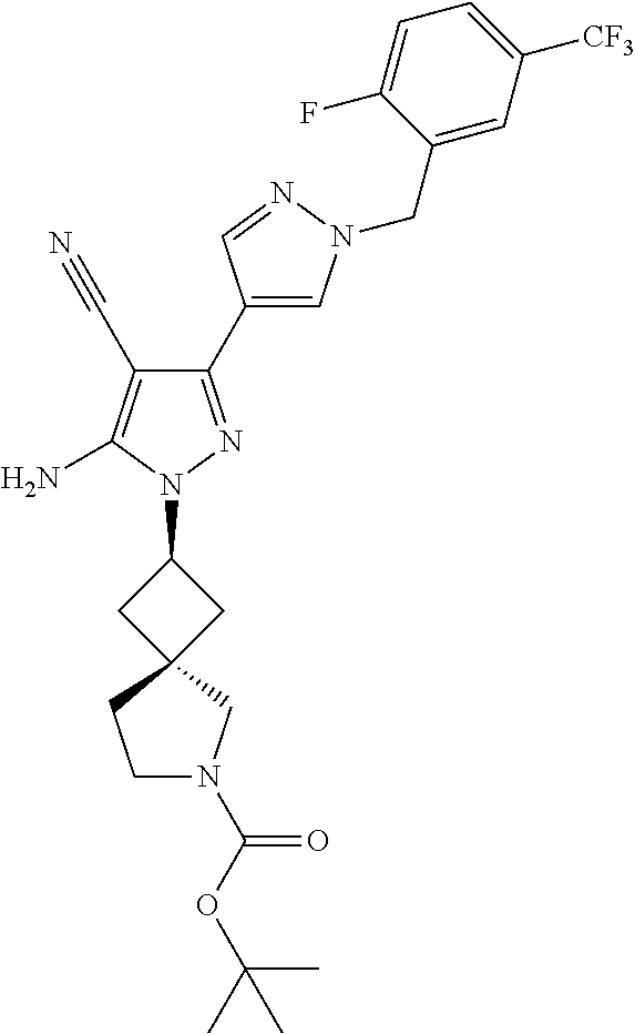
C1(C2=CN(CC3=CC([CF3])=CC=C3F)N=C2)=NN(C2CC3(C2)CN(C(OC(C)(C)C)=O)CC3)C(N)=C1C#N
